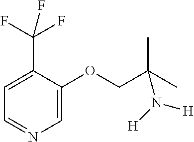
C1=C(OCC(C)(C)N([H])[H])C(C(F)(F)F)=CC=N1
